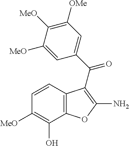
C12=C(C=CC([MeO])=C1O)C(C(C1=CC([OMe])=C([MeO])C([MeO])=C1)=O)=C(N)O2
